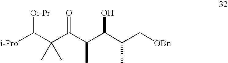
[i-Pro]C(C(C(C(C(C(C[OBn])C)O)C)=O)(C)C)[Oi-Pr]
